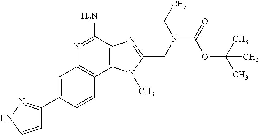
C1=C(C2=NNC=C2)C=CC2=C1N=C(N)C1=C2N(C)C(CN(C(OC(C)(C)C)=O)CC)=N1
